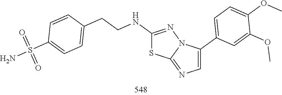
C1(NCCC2=CC=C(S(N)(=O)=O)C=C2)=NN2C(=NC=C2C2=CC=C(OC)C(OC)=C2)S1
